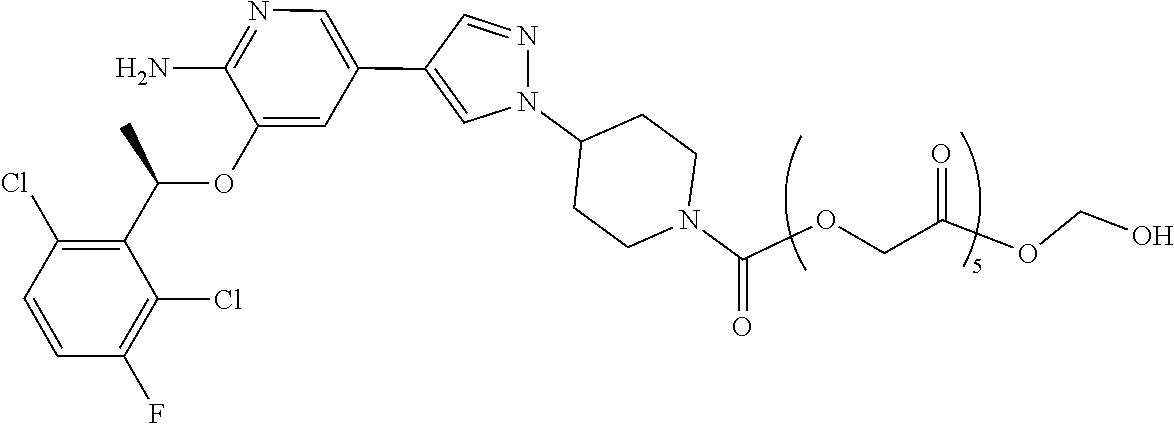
C1(C(OC2=CC(C3=CN(C4CCN(C(OCC(OCO)=O)=O)CC4)N=C3)=CN=C2N)C)=C(Cl)C=CC(F)=C1Cl
